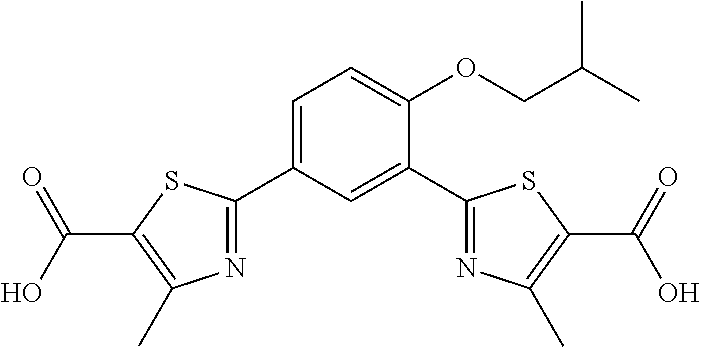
C1=C(C2=NC(C)=C(C(O)=O)S2)C=C(C2=NC(C)=C(C(=O)O)S2)C(OCC(C)C)=C1
